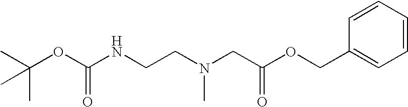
CC(OC(NCCN(CC(OCC1=CC=CC=C1)=O)C)=O)(C)C
